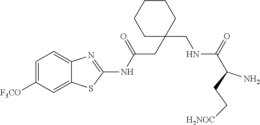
C1=C([F3CO])C=C2C(=C1)N=C(NC(CC1(CNC(C(CC[H2NOC])N)=O)CCCCC1)=O)S2
